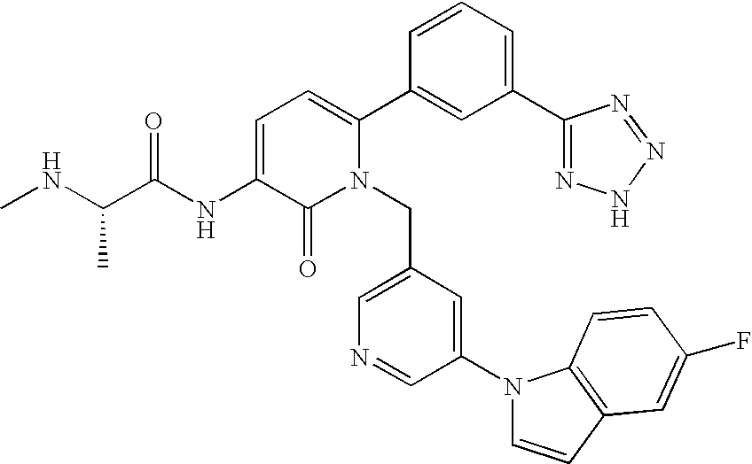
C1=C(NC(C(NC)C)=O)C(=O)N(CC2=CN=CC(N3C=CC4=C3C=CC(F)=C4)=C2)C(C2=CC(C3=NNN=N3)=CC=C2)=C1
